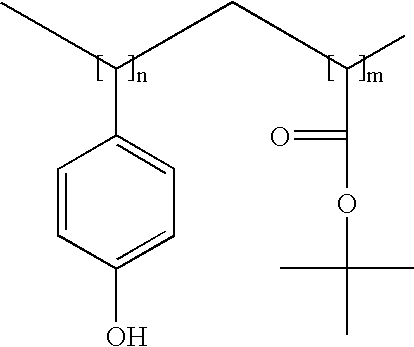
CC(C1=CC=C(O)C=C1)CC(C)C(=O)OC(C)(C)C
